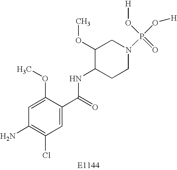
C1=C(OC)C(C(=O)NC2CCN(P(O[H])(=O)O[H])CC2OC)=CC(Cl)=C1N
